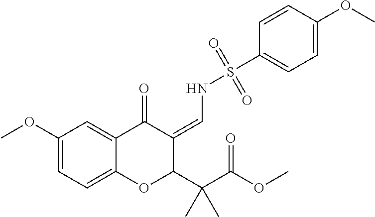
C1=C(OC)C=C2C(=C1)OC(C(C(OC)=O)(C)C)C(=CNS(C1=CC=C(OC)C=C1)(=O)=O)C2=O
